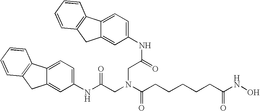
C1(NC(=O)CN(CC(NC2=CC=C3C(=C2)CC2=C3C=CC=C2)=O)C(=O)CCCCCC(NO)=O)=CC=C2C(=C1)CC1=C2C=CC=C1
